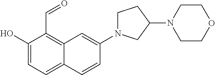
C1(O)=CC=C2C(=C1C=O)C=C(N1CCC(N3CCOCC3)C1)C=C2
